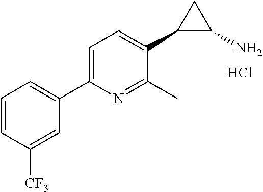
C1=CC([CF3])=CC(C2=CC=C(C3C(N)C3)C(C)=N2)=C1.Cl
